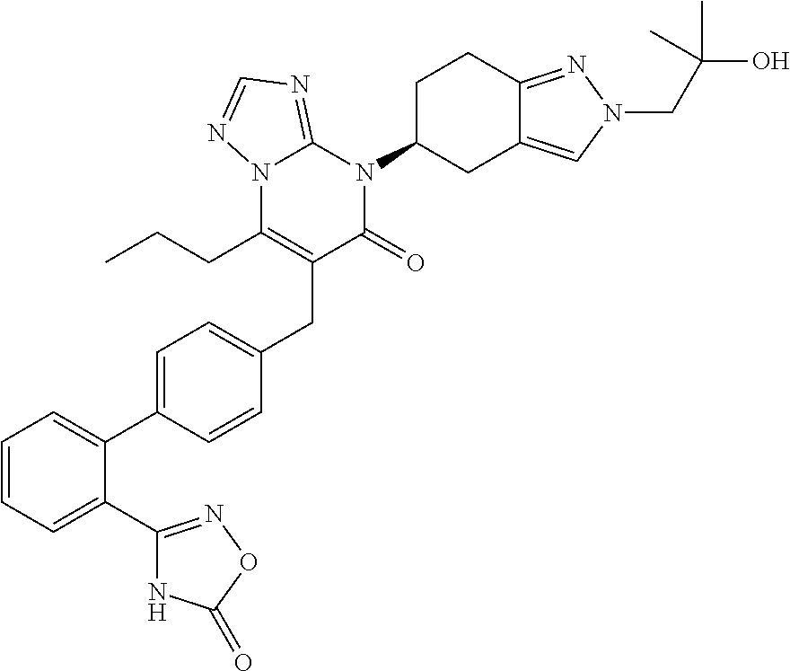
C1=CC=C(C2=NOC(=O)N2)C(C2=CC=C(CC3=C(CCC)N4C(=NC=N4)N(C4CC5=CN(CC(O)(C)C)N=C5CC4)C3=O)C=C2)=C1
